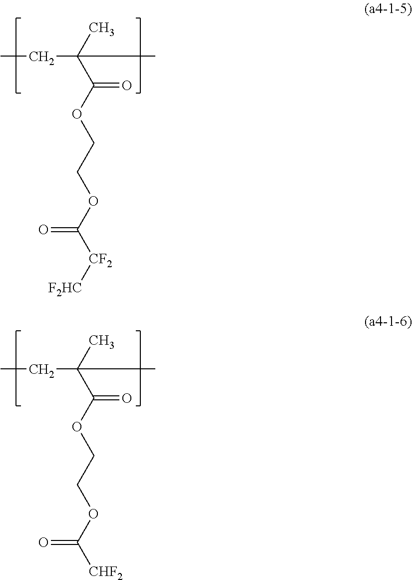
CCC(C)(C)C(OCCOC([CF2][F2HC])=O)=O.CCC(C)(C)C(OCCOC([CHF2])=O)=O
